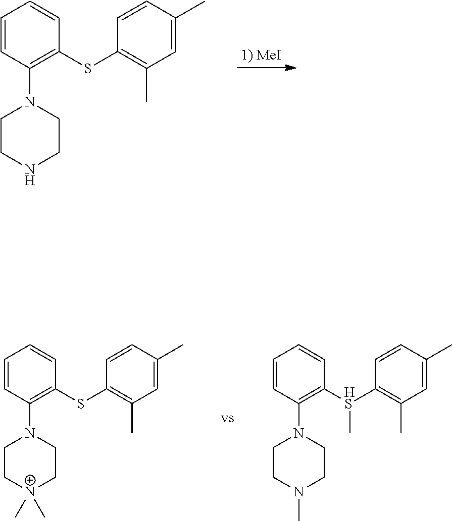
C1=CC(N2CCNCC2)=C(SC2=C(C)C=C(C)C=C2)C=C1.C1=CC(N2CC[N+](C)(C)CC2)=C(SC2=C(C)C=C(C)C=C2)C=C1.C1=CC(N2CCN(C)CC2)=C([HS](C2=C(C)C=C(C)C=C2)C)C=C1
